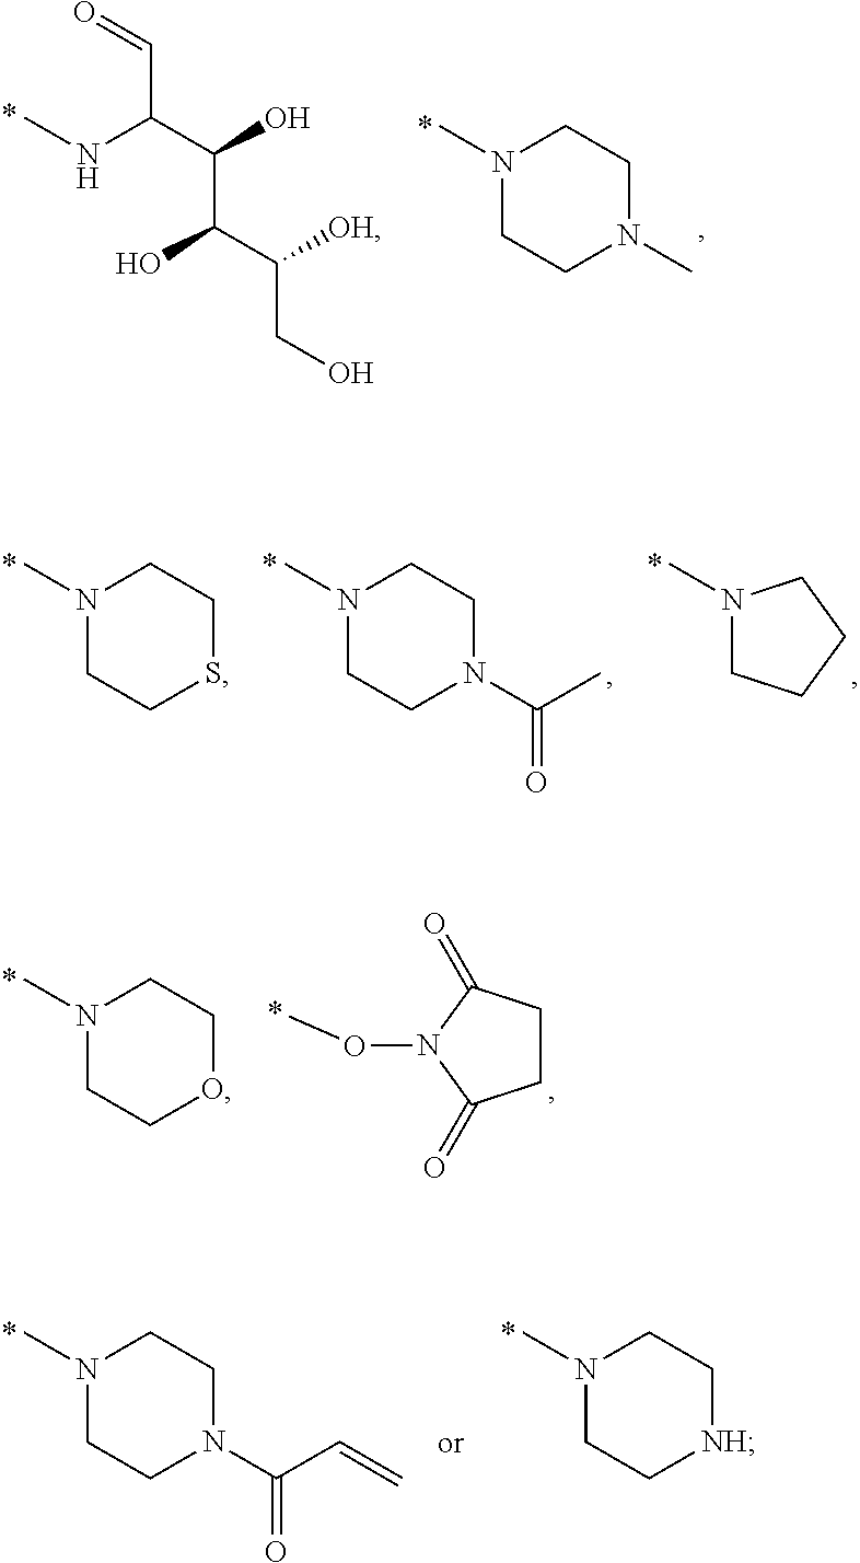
CNC(C(O)C(C([OH])CO)O)C=O.N1(C)CCN(C)CC1.N1(C)CCSCC1.N1(C)CCN(C(C)=O)CC1.N1(C)CCCC1.N1(C)CCOCC1.C1CC(=O)N(OC)C1=O.N1(C)CCN(C(C=C)=O)CC1.N1(C)CC[NH]CC1
